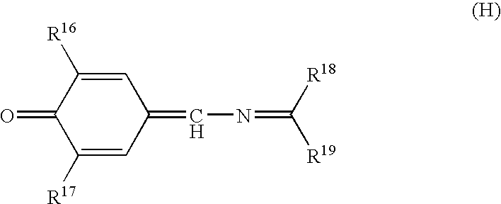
C1([R17])=CC(=CN=C([R19])[R18])C=C([R16])C1=O
